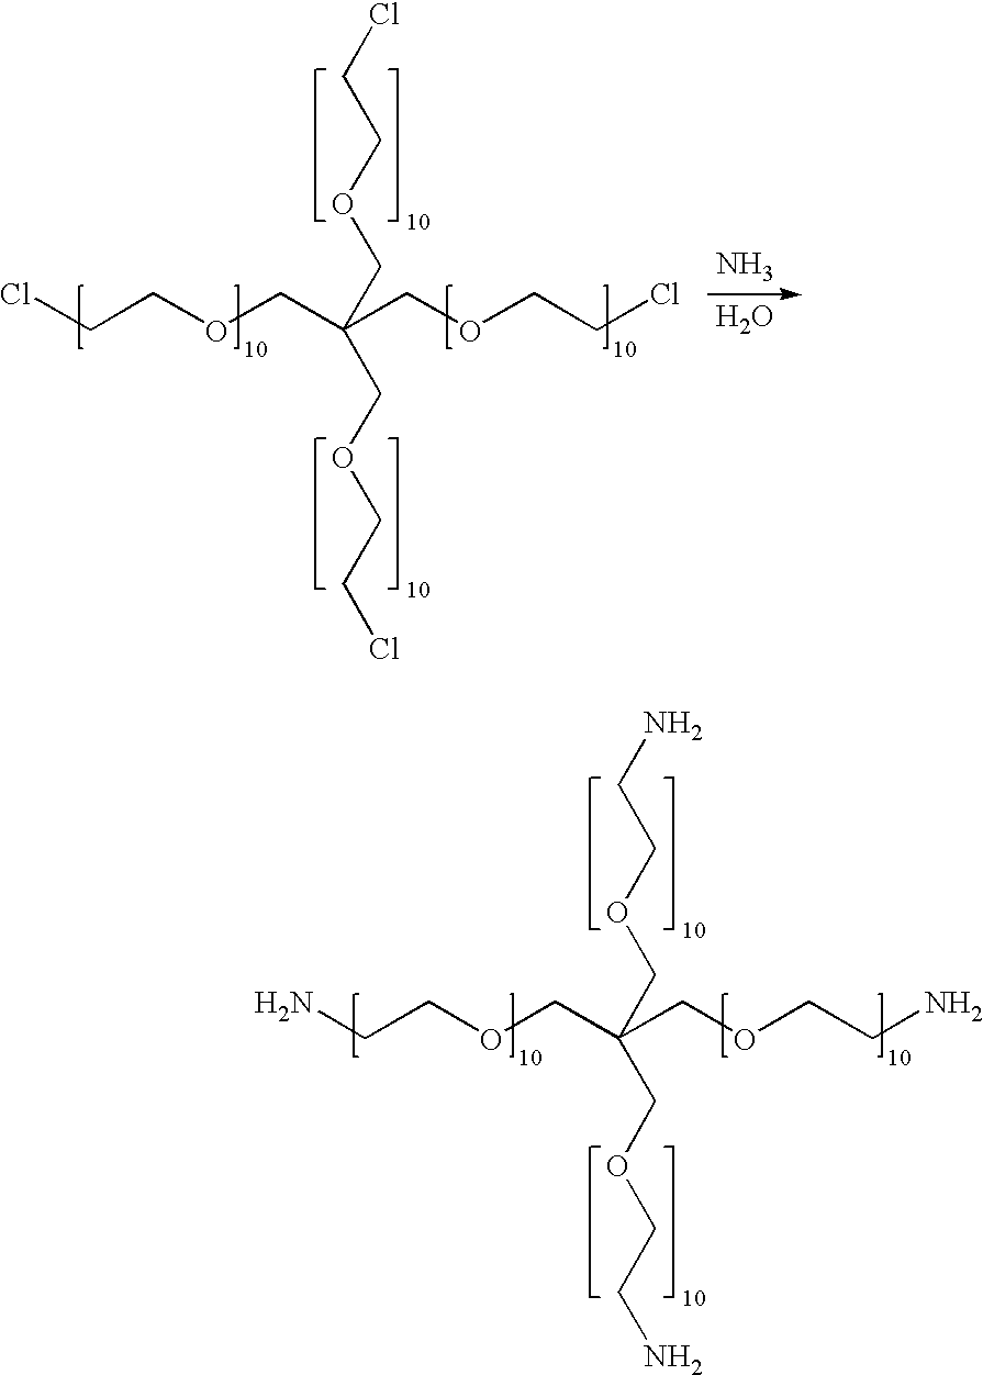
ClCCOCC(COCCCl)(COCCCl)COCCCl.N.O.NCCOCC(COCCN)(COCCN)COCCN
